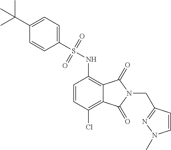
C1=CC(Cl)=C2C(=C1NS(C1=CC=C(C(C)(C)C)C=C1)(=O)=O)C(=O)N(CC1=NN(C)C=C1)C2=O
